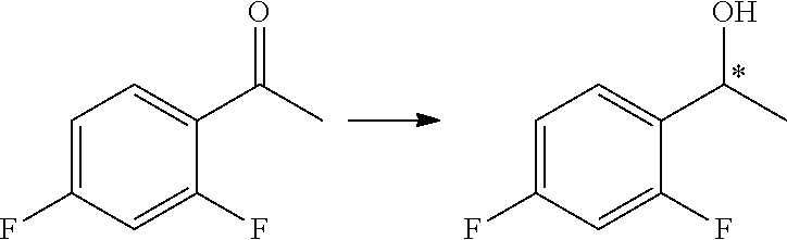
C1=C(F)C=C(F)C(C(C)O)=C1.C1=C(F)C=C(F)C(C(C)=O)=C1
